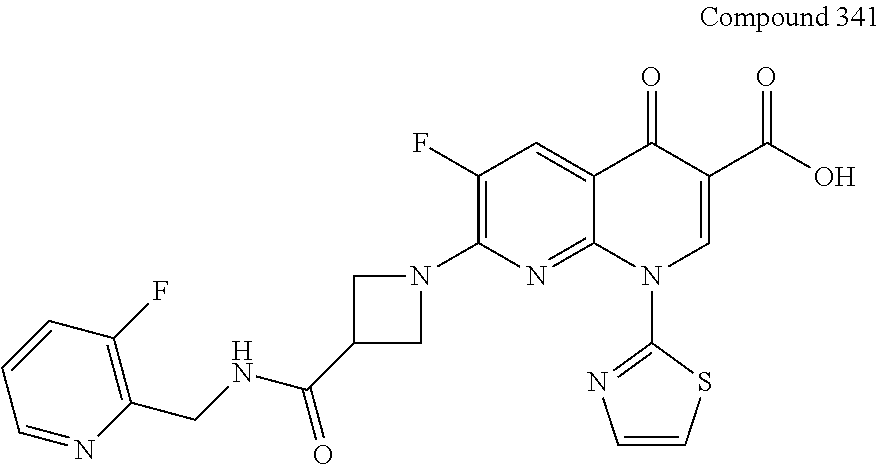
C(=O)(C1CN(C2=C(F)C=C3C(=N2)N(C2=NC=CS2)C=C(C(O)=O)C3=O)C1)NCC1=C(F)C=CC=N1
